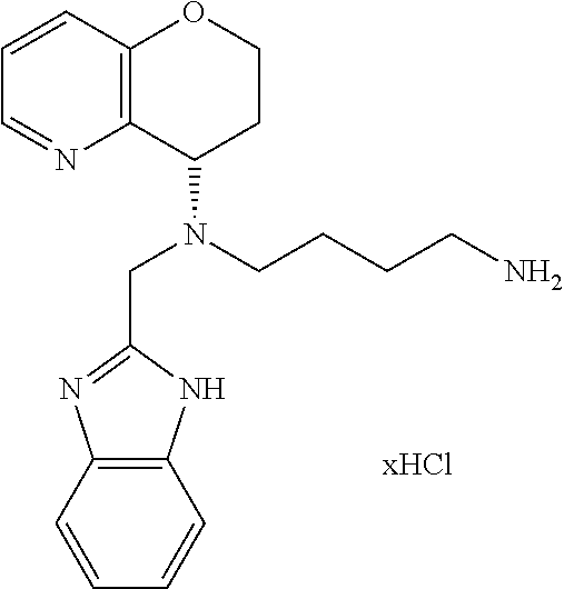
C1=CC2=C(N=C1)C(N(CCCCN)CC1=NC3=C(N1)C=CC=C3)CCO2
